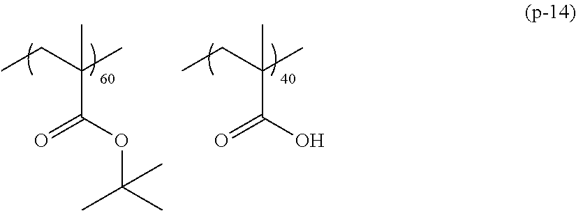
CCC(C)(C(=O)OC(C)(C)C)C.CCC(C)(C(=O)O)C
